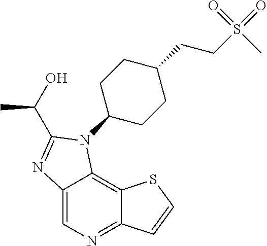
C12=CN=C3C(=C1N(C1CCC(CCS(C)(=O)=O)CC1)C(C(O)C)=N2)SC=C3
